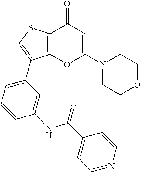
C12=C(SC=C1C1=CC=CC(NC(=O)C3=CC=NC=C3)=C1)C(=O)C=C(N1CCOCC1)O2
